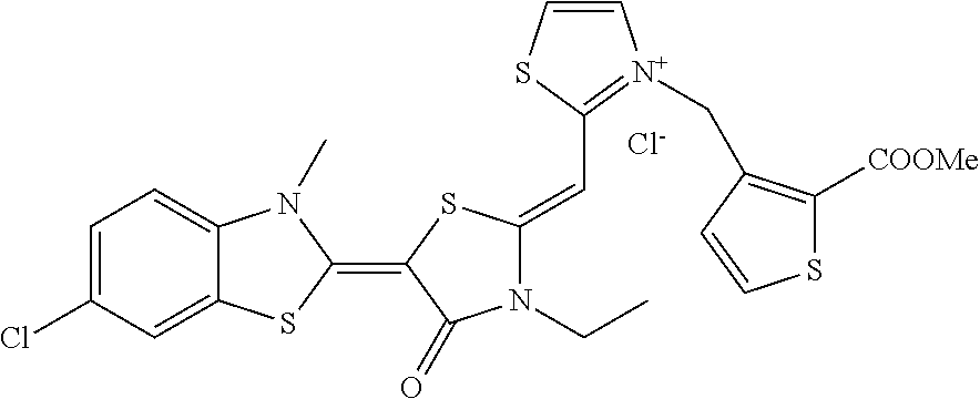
[Cl-].C1=C(Cl)C=C2C(=C1)N(C)C(=C1SC(=CC3=[N+](CC4=C([COOMe])SC=C4)C=CS3)N(CC)C1=O)S2
